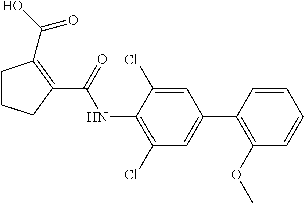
C1CCC(C(NC2=C(Cl)C=C(C3=C(OC)C=CC=C3)C=C2Cl)=O)=C1C(O)=O
